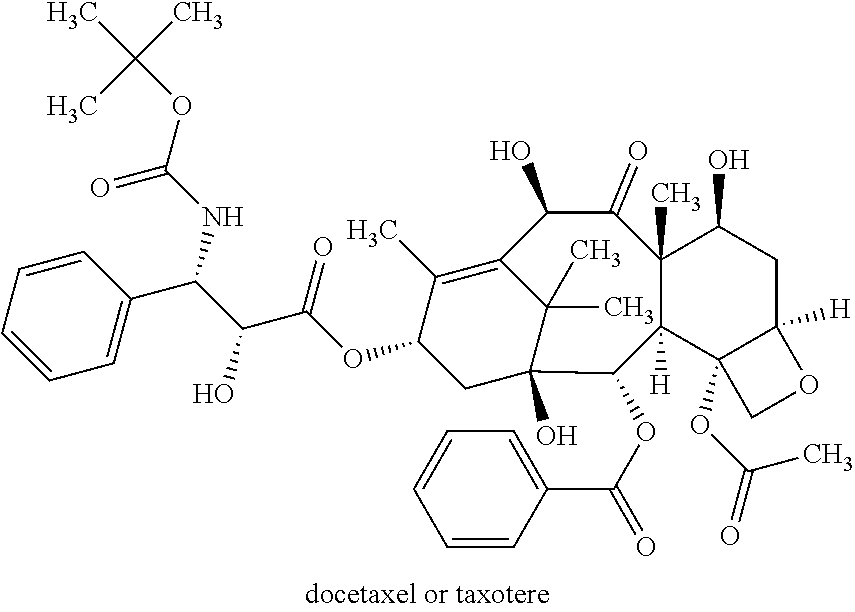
C1=CC=CC=C1C(C(C(OC1C(C)=C2C(O)C(=O)C3(C)C([H])(C4(OC(=O)C)C([H])(CC3O)OC4)C(OC(=O)C3=CC=CC=C3)C(O)(C1)C2(C)C)=O)O)NC(OC(C)(C)C)=O
